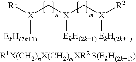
[R1][X](C[X](C[X]([R2])[EkH(2k+1)])[EkH(2k+1)])[EkH(2k+1)].[R1X(CH2)nX(CH2)mXR2 3(EkH(2k+1))]
